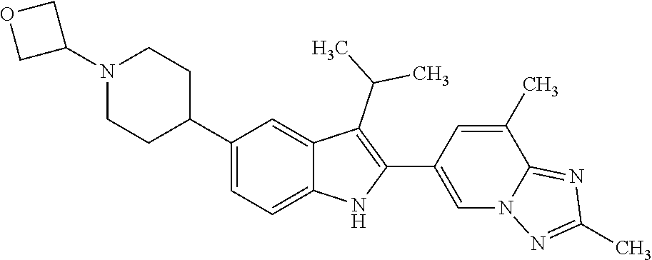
N1(C2COC2)CCC(C2=CC=C3C(=C2)C(C(C)C)=C(C2=CN4C(=NC(C)=N4)C(C)=C2)N3)CC1
